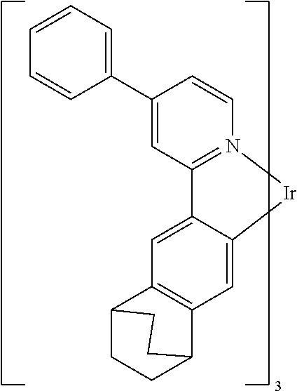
C12=CC3=C(C=C1[Ir]N1=C2C=C(C2=CC=CC=C2)C=C1)C1CCC3CC1
